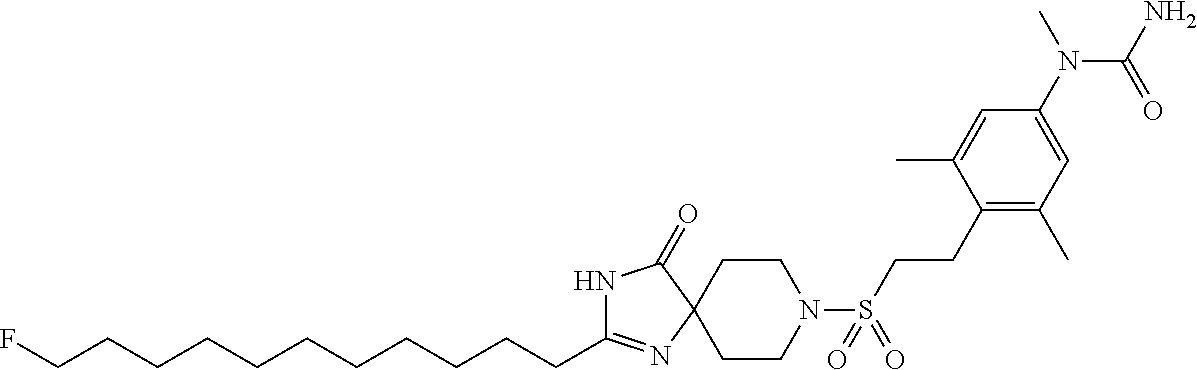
C(C1=NC2(C(=O)N1)CCN(S(CCC1=C(C)C=C(N(C)C(N)=O)C=C1C)(=O)=O)CC2)CCCCCCCCCCF
